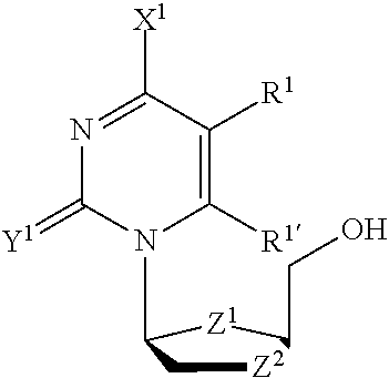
C1[Z2]C(CO)[Z1]C1N1C([R1])=C([R1])C([X1])=NC1=[Y1]
